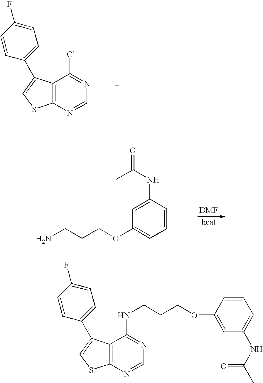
C12=C(N=CN=C1Cl)SC=C2C1=CC=C(F)C=C1.NCCCOC1=CC=CC(NC(C)=O)=C1.C12=C(N=CN=C1NCCCOC1=CC(NC(=O)C)=CC=C1)SC=C2C1=CC=C(F)C=C1
